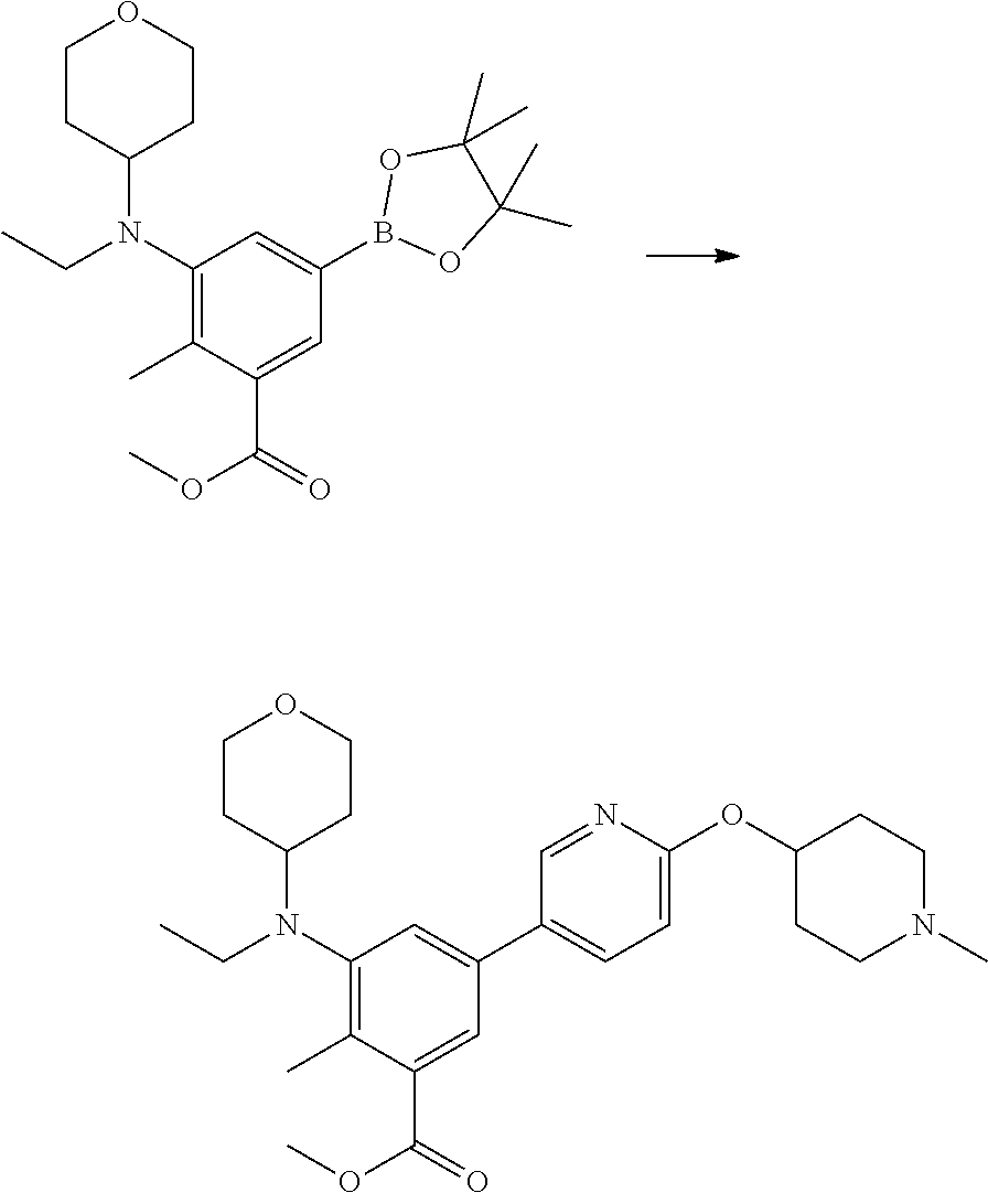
C1CC(N(C2=C(C)C(C(=O)OC)=CC(B3OC(C)(C)C(C)(C)O3)=C2)CC)CCO1.C1CC(N(C2=C(C)C(C(=O)OC)=CC(C3=CC=C(OC4CCN(C)CC4)N=C3)=C2)CC)CCO1
